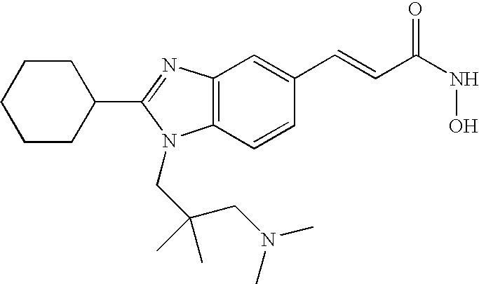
C12=C(C=CC(C=CC(=O)NO)=C1)N(CC(CN(C)C)(C)C)C(C1CCCCC1)=N2
